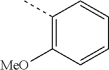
C1(C)=C([MeO])C=CC=C1
